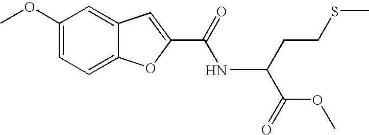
C1(OC)=CC=C2C(=C1)C=C(C(=O)NC(CCSC)C(=O)OC)O2
